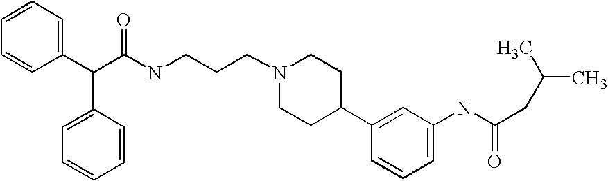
C(C(C1=CC=CC=C1)C1=CC=CC=C1)(NCCCN1CCC(C2=CC(NC(CC(C)C)=O)=CC=C2)CC1)=O
